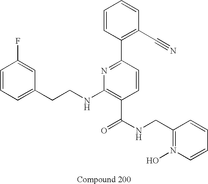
C1=CC=C(CCNC2=C(C(NCC3=N(O)C=CC=C3)=O)C=CC(C3=C(C#N)C=CC=C3)=N2)C=C1F
